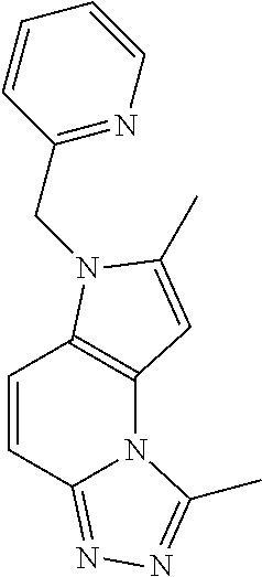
C1=CC2=NN=C(C)N2C2=C1N(CC1=NC=CC=C1)C(C)=C2
